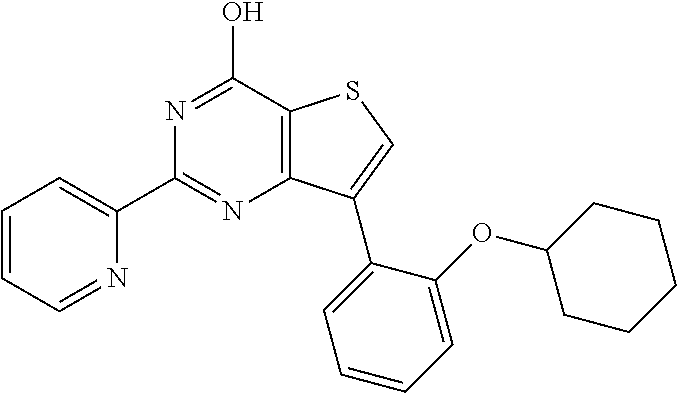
C1(C2=NC3=C(C(O)=N2)SC=C3C2=CC=CC=C2OC2CCCCC2)=CC=CC=N1
